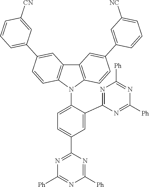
C1=C(C2=NC([Ph])=NC([Ph])=N2)C(N2C3=C(C4=C2C=CC(C2=CC=CC([CN])=C2)=C4)C=C(C2=CC([NC])=CC=C2)C=C3)=CC=C1C1=NC([Ph])=NC([Ph])=N1
